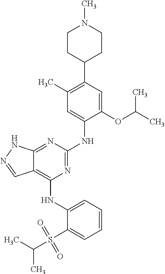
CN1CCC(C2=C(C)C=C(NC3=NC(NC4=CC=CC=C4S(C(C)C)(=O)=O)=C4C(=N3)NN=C4)C(OC(C)C)=C2)CC1
